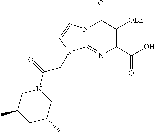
N12C(=NC(C(O)=O)=C([OBn])C1=O)N(CC(N1CC(C)CC(C)C1)=O)C=C2
